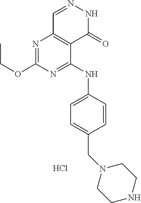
N1=C(OCC)N=C(NC2=CC=C(CN3CCNCC3)C=C2)C2=C1C=NNC2=O.Cl
